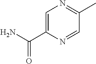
C1=C(C(N)=O)N=CC(C)=N1
